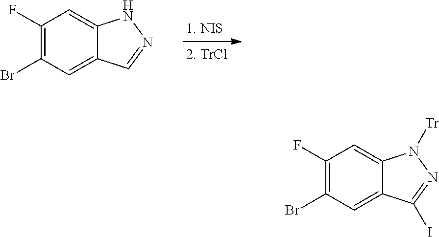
C1(F)=C(Br)C=C2C(=C1)NN=C2.C1(F)=C(Br)C=C2C(=C1)N([Tr])N=C2I
